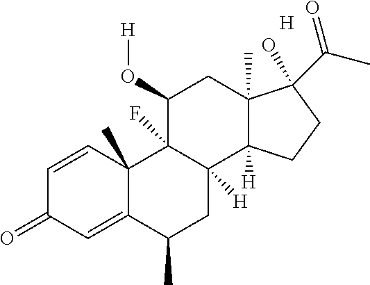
C12(C)C(=CC(=O)C=C1)C(C)CC1([H])C2(F)C(O[H])CC2(C)C1([H])CCC2(C(C)=O)O.[H]
